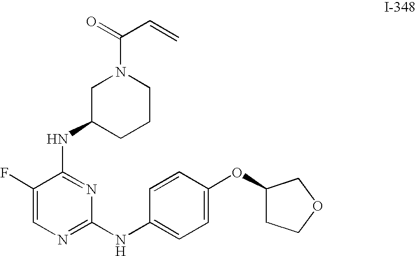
C1CN(C(=O)C=C)CC(NC2=NC(NC3=CC=C(OC4CCOC4)C=C3)=NC=C2F)C1
